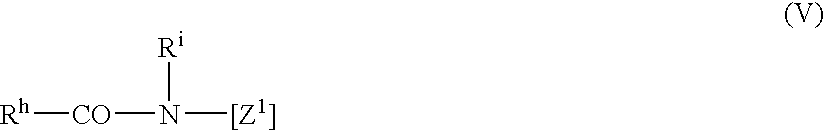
[Rh][CO]N([Ri])[[Z1]]
